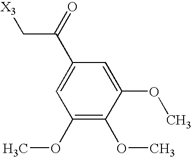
C1(OC)=C(OC)C(OC)=CC(C(=O)C[X3])=C1
